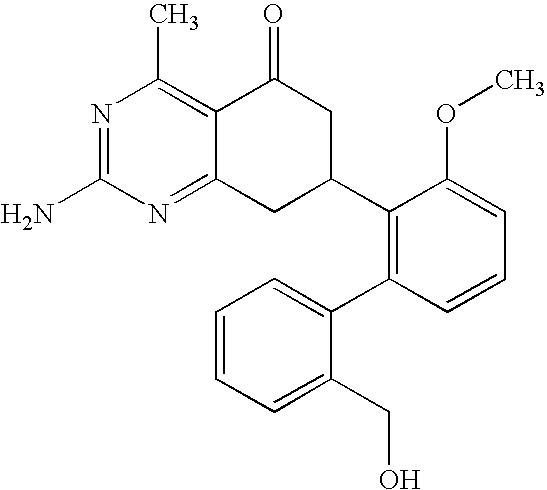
C12=NC(N)=NC(C)=C1C(=O)CC(C1=C(C3=CC=CC=C3CO)C=CC=C1OC)C2
